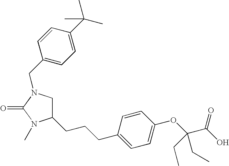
C1=CC(CCCC2CN(CC3=CC=C(C(C)(C)C)C=C3)C(=O)N2C)=CC=C1OC(C(O)=O)(CC)CC
